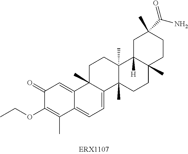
O(C1=C(C)C2=CC=C3C(C)(C2=CC1=O)CCC1(C)C3(C)CCC2(C)C1([H])CC(C)(C(N)=O)CC2)CC
